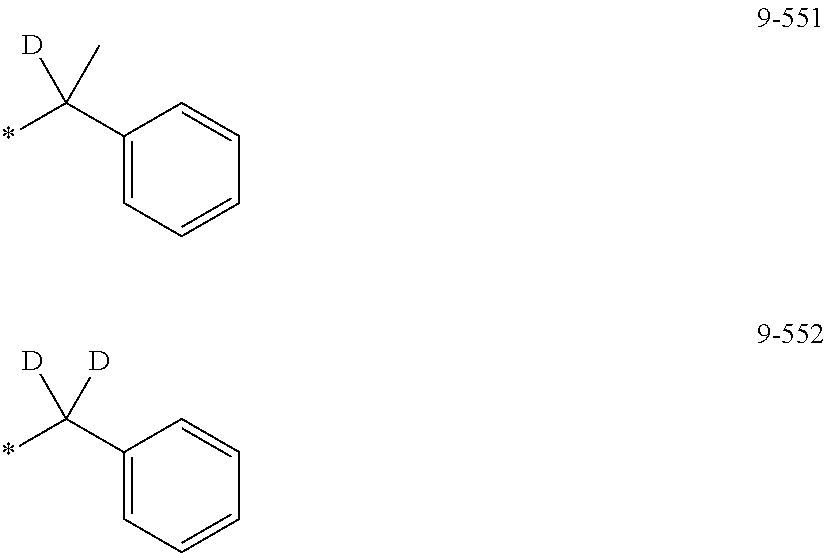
*C(C1=CC=CC=C1)(C)[D].*C(C1=CC=CC=C1)([D])[D]
